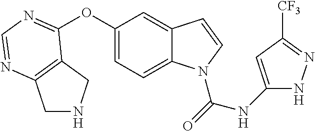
C1NCC2=C1N=CN=C2OC1=CC=C2C(=C1)C=CN2C(NC1=CC([CF3])=NN1)=O
